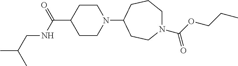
C1CN(C2CCN(C(OCCC)=O)CCC2)CCC1C(=O)NCC(C)C
